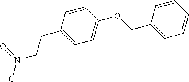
C(CC1=CC=C(OCC2=CC=CC=C2)C=C1)[N+](O)=O
